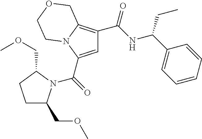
C1=C(C(=O)N2C(COC)CCC2COC)N2C(=C1C(NC(C1=CC=CC=C1)CC)=O)COCC2
